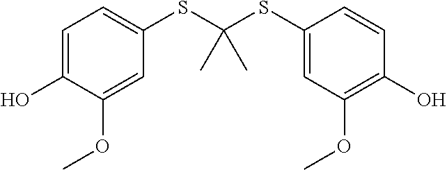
C1=C(O)C(OC)=CC(SC(SC2=CC(OC)=C(O)C=C2)(C)C)=C1
